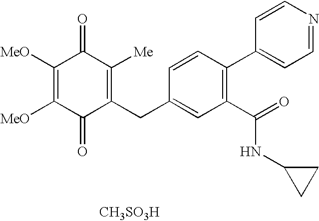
C1(=O)C(CC2=CC(C(NC3CC3)=O)=C(C3=CC=NC=C3)C=C2)=C([Me])C(=O)C([MeO])=C1[MeO].[CH3SO3H]
